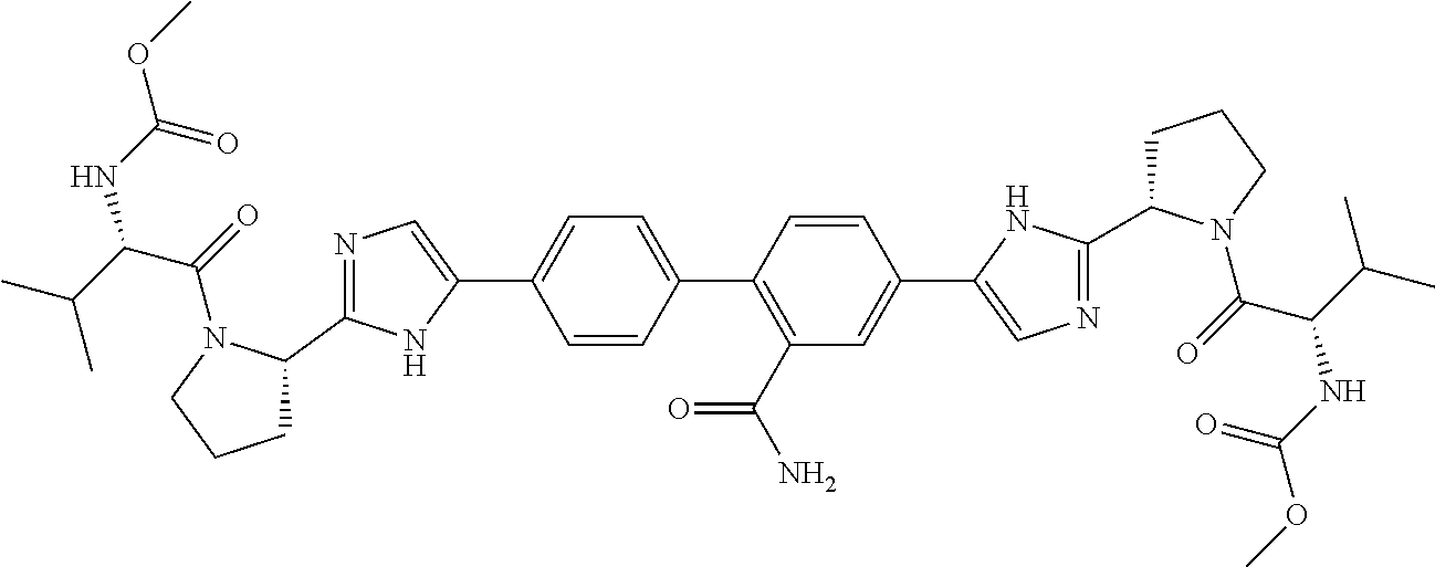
N1=C(C2CCCN2C(=O)C(C(C)C)NC(OC)=O)NC(C2=CC=C(C3=C(C(N)=O)C=C(C4=CN=C(C5CCCN5C(=O)C(C(C)C)NC(OC)=O)N4)C=C3)C=C2)=C1
